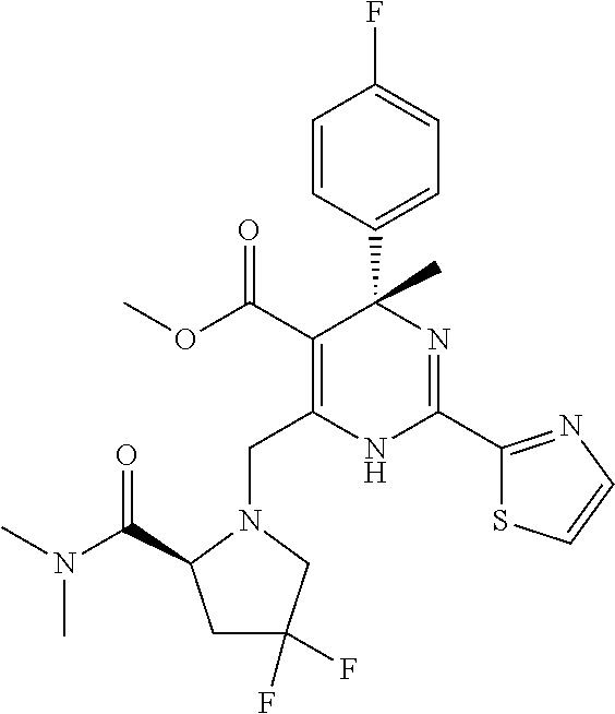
C(C1=C(C(=O)OC)C(C2=CC=C(F)C=C2)(C)N=C(C2=NC=CS2)N1)N1CC(F)(F)CC1C(N(C)C)=O
